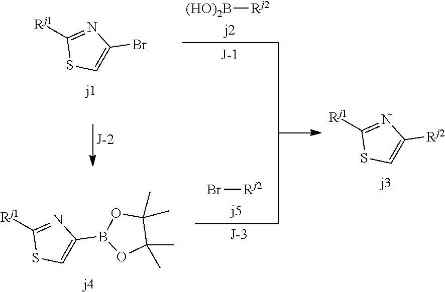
[(HO)2B][Rj2].Br[Rj2].[Rj1]C1=NC([Rj2])=CS1.[Rj1]C1=NC(Br)=CS1.[Rj1]C1=NC(B2OC(C)(C)C(C)(C)O2)=CS1
